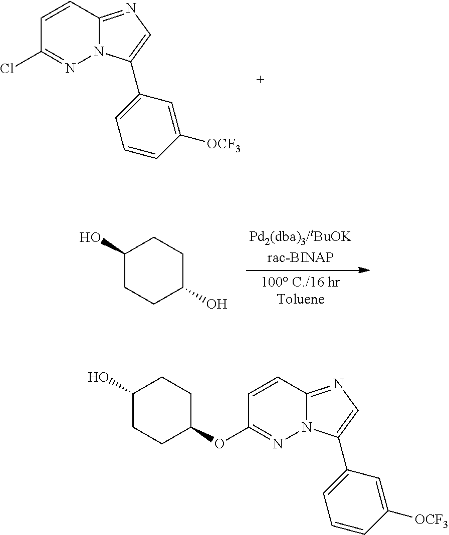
ClC1=NN2C(=NC=C2C2=CC=CC([OCF3])=C2)C=C1.C1(O)CCC(O)CC1.O(C1=NN2C(=NC=C2C2=CC=CC([OCF3])=C2)C=C1)C1CCC(O)CC1
